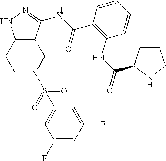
C1N(S(=O)(=O)C2=CC(F)=CC(F)=C2)CC2=C(C1)NN=C2NC(C1=C(NC(=O)C2CCCN2)C=CC=C1)=O
